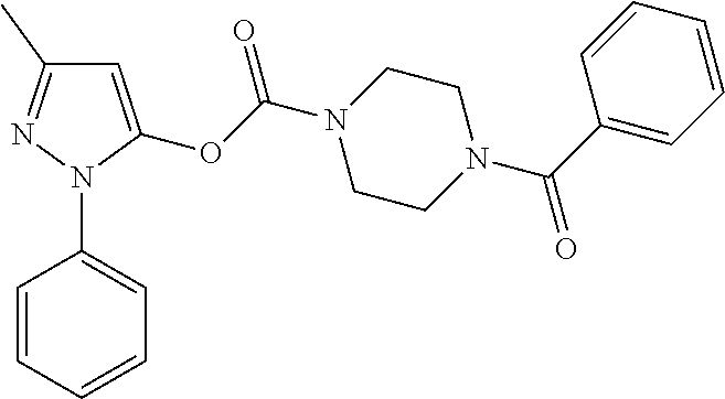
C1=CC=CC=C1N1C(OC(N2CCN(C(C3=CC=CC=C3)=O)CC2)=O)=CC(C)=N1
